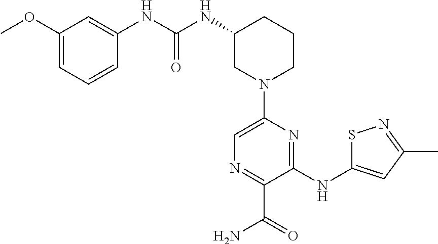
N(C1CN(C2=CN=C(C(=O)N)C(NC3=CC(C)=NS3)=N2)CCC1)C(NC1=CC(OC)=CC=C1)=O
